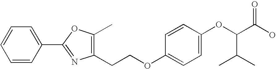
C1=CC(C2=NC(CCOC3=CC=C(OC(C(O)=O)C(C)C)C=C3)=C(C)O2)=CC=C1
